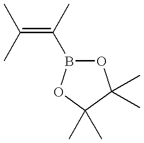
B1(C(=C(C)C)C)OC(C)(C)C(C)(C)O1
